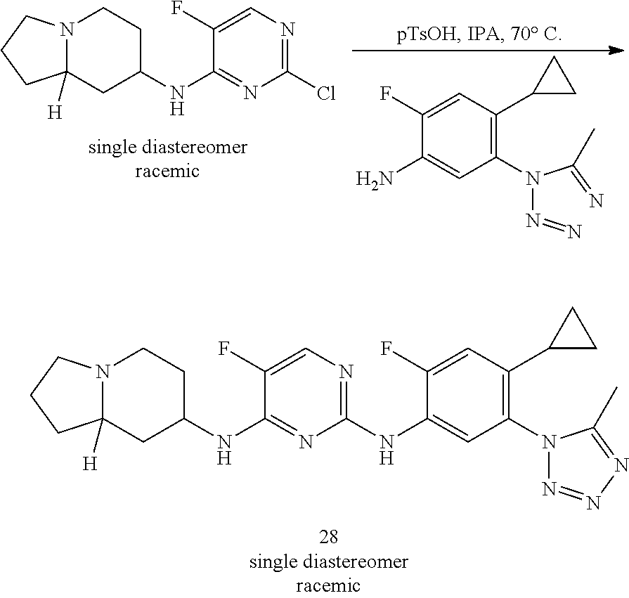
N12CCC(NC3=NC(NC4=CC(N5N=NN=C5C)=C(C5CC5)C=C4F)=NC=C3F)CC1([H])CCC2.N12CCC(NC3=NC(Cl)=NC=C3F)CC1([H])CCC2.NC1=CC(N(N=N)C(=N)C)=C(C2CC2)C=C1F
